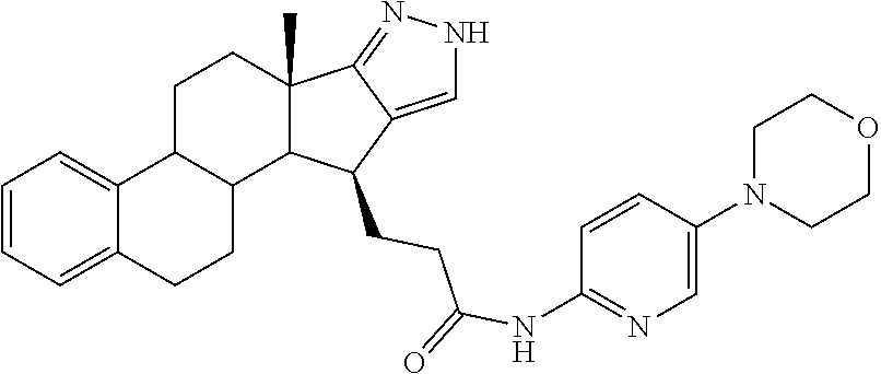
C1=CC=C2C(=C1)C1C(CC2)C2C(C)(CC1)C1=NNC=C1C2CCC(=O)NC1=NC=C(N2CCOCC2)C=C1
